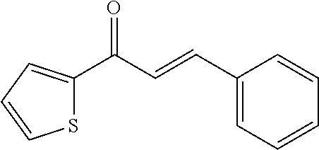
C1(C=CC(C2=CC=CS2)=O)=CC=CC=C1
